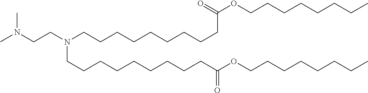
CN(CCN(CCCCCCCCCC(OCCCCCCCC)=O)CCCCCCCCCC(=O)OCCCCCCCC)C
